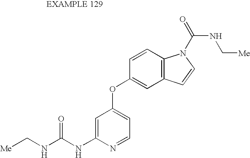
C1=C(NC(NC[Me])=O)N=CC=C1OC1=CC2=C(C=C1)N(C(=O)NC[Me])C=C2
